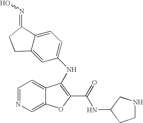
N(C1=C(C(=O)NC2CCNC2)OC2=CN=CC=C21)C1=CC=C2C(=C1)CCC2=NO
